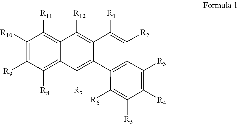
C1([R11])=C2C([R12])=C3C([R1])=C([R2])C4=C(C3=C([R7])C2=C([R8])C([R9])=C1[R10])C([R6])=C([R5])C([R4])=C4[R3]
